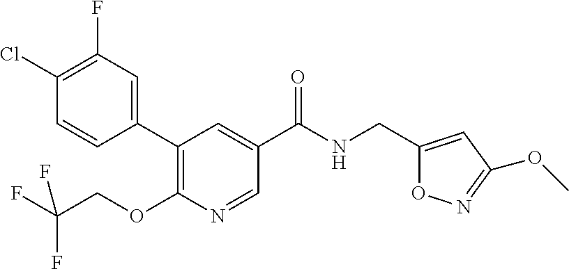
C1(C2=CC(F)=C(Cl)C=C2)=C(OCC(F)(F)F)N=CC(C(NCC2=CC(OC)=NO2)=O)=C1
